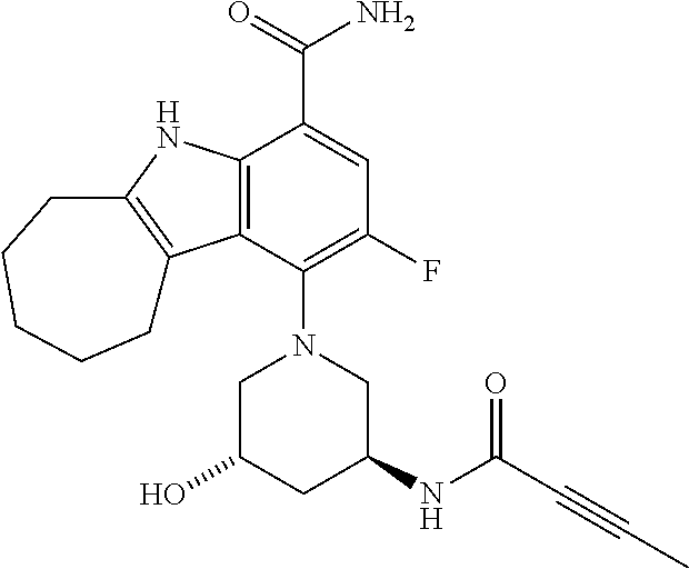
C12=C(C(N3CC(O)CC(NC(C#CC)=O)C3)=C(F)C=C1C(=O)N)C1=C(N2)CCCCC1
